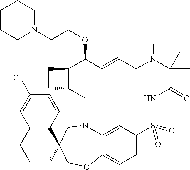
C12C(CN3C4=CC(=CC=C4OCC4(C3)C3=C(CCC4)C=C(Cl)C=C3)S(=O)(=O)NC(=O)C(C)(C)N(C)CC=CC1OCCN1CCCCC1)CC2
